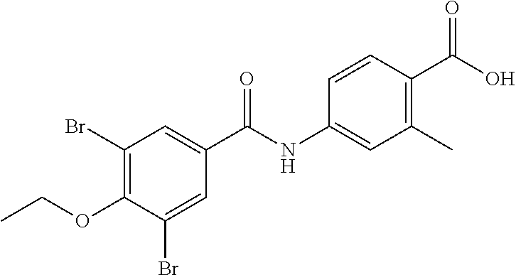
C1(Br)=C(OCC)C(Br)=CC(C(NC2=CC(C)=C(C(O)=O)C=C2)=O)=C1
